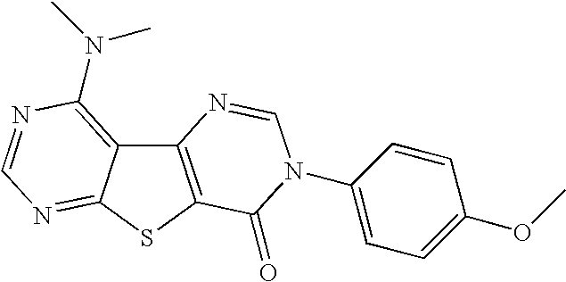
C12=C(SC3=NC=NC(N(C)C)=C13)C(=O)N(C1=CC=C(OC)C=C1)C=N2
